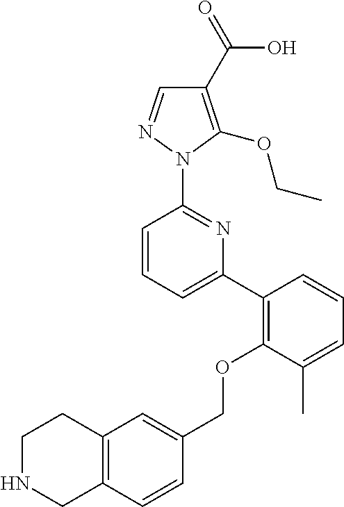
C1(C2=C(OCC3=CC4=C(C=C3)CNCC4)C(C)=CC=C2)=CC=CC(N2N=CC(C(=O)O)=C2OCC)=N1
